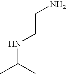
CC(C)NCCN
